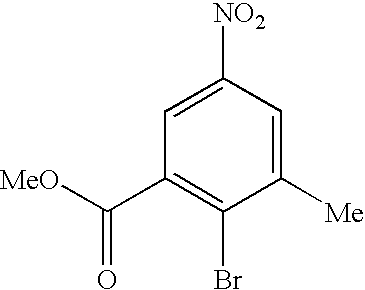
C1([Me])=CC([NO2])=CC(C([MeO])=O)=C1Br
